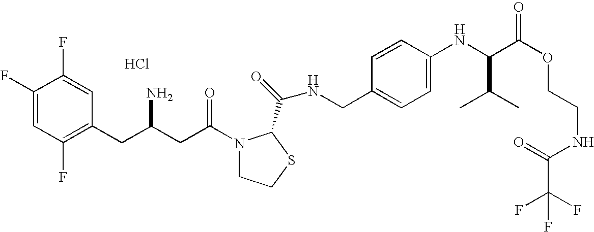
Cl.C1(F)=CC(F)=C(CC(CC(=O)N2CCSC2C(=O)NCC2=CC=C(NC(C(OCCNC(C(F)(F)F)=O)=O)C(C)C)C=C2)N)C=C1F
